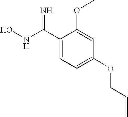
C1(C(NO)=N)=CC=C(OCC=C)C=C1OC
